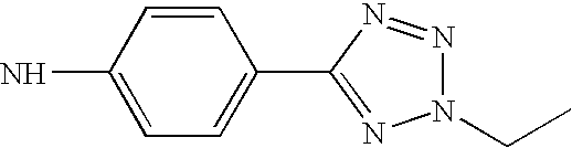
C1=CC(N)=CC=C1C1=NN(CC)N=N1
